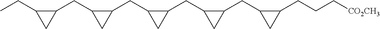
C1(CC)C(CC2CC2CC2C(CC3CC3CC3CC3CCC[CO2CH3])C2)C1
